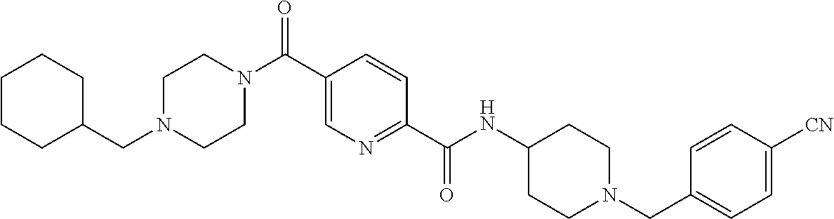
C(N1CCN(C(C2=CN=C(C(NC3CCN(CC4=CC=C([CN])C=C4)CC3)=O)C=C2)=O)CC1)C1CCCCC1
